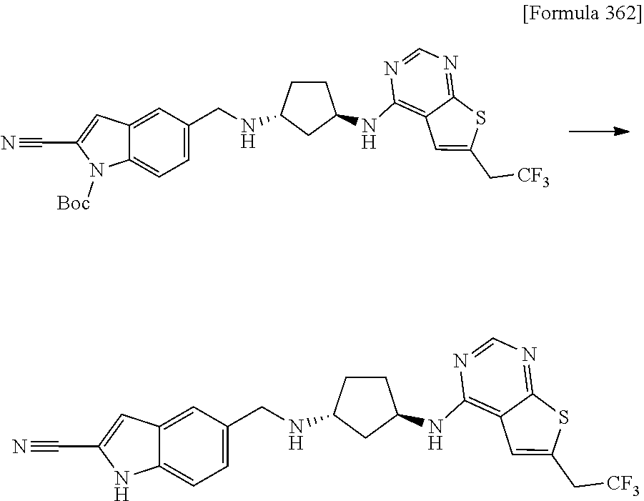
C12=CC(CNC3CCC(NC4=C5C(=NC=N4)SC(C[CF3])=C5)C3)=CC=C1NC(C#N)=C2.C12=CC(CNC3CCC(NC4=C5C(=NC=N4)SC(C[CF3])=C5)C3)=CC=C1N([Boc])C(C#N)=C2
